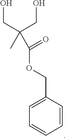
C1=CC(COC(=O)C(C)(CO)CO)=CC=C1
